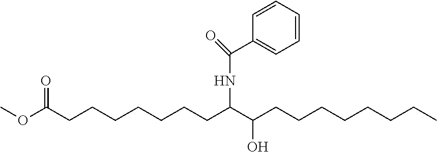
COC(CCCCCCCC(C(CCCCCCCC)O)NC(C1=CC=CC=C1)=O)=O
